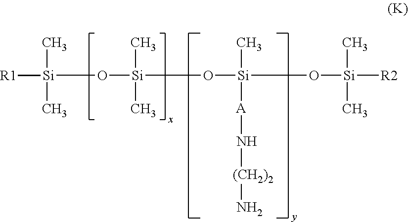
[Si](O[Si](O[Si](C)([A]N[(CH2)2]N)O[Si]([R2])(C)C)(C)C)([R1])(C)C
